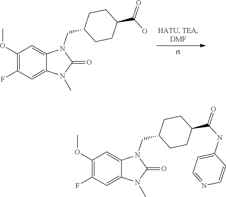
C1(OC)=C(F)C=C2C(=C1)N(CC1CCC(C(=O)O)CC1)C(=O)N2C.C1(OC)=C(F)C=C2C(=C1)N(CC1CCC(C(=O)NC3=CC=NC=C3)CC1)C(=O)N2C
